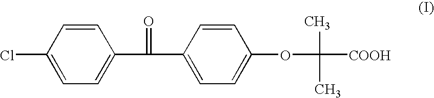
C1(Cl)=CC=C(C(=O)C2=CC=C(OC(C)(C)[COOH])C=C2)C=C1
